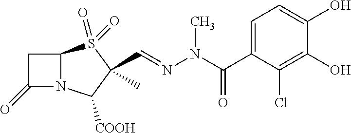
C1C(=O)N2C1S(=O)(=O)C(C)(C=NN(C(=O)C1=CC=C(O)C(O)=C1Cl)C)C2[COOH]
